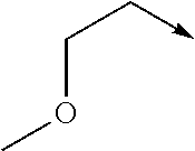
COCC->C
